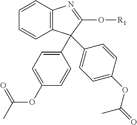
C12=C(C=CC=C1)N=C(O[R1])C2(C1=CC=C(OC(C)=O)C=C1)C1=CC=C(OC(=O)C)C=C1
